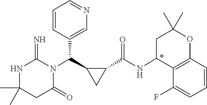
CC1(C)NC(=N)N(C(C2CC2C(NC2C3=C(OC(C)(C)C2)C=CC=C3F)=O)C2=CN=CC=C2)C(=O)C1
